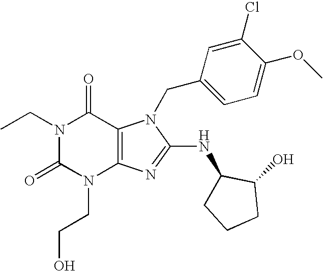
N1(CC)C(=O)N(CCO)C2=C(C1=O)N(CC1=CC=C(OC)C(Cl)=C1)C(NC1CCCC1O)=N2
